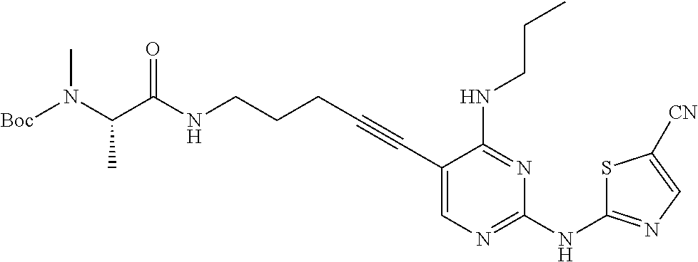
C(NCCCC#CC1=CN=C(NC2=NC=C([CN])S2)N=C1NCCC)(=O)C(N([Boc])C)C
